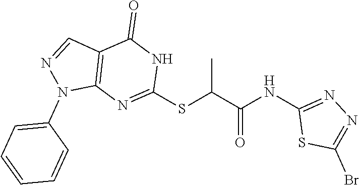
C1(SC(C(NC2=NN=C(Br)S2)=O)C)=NC2=C(C=NN2C2=CC=CC=C2)C(=O)N1
